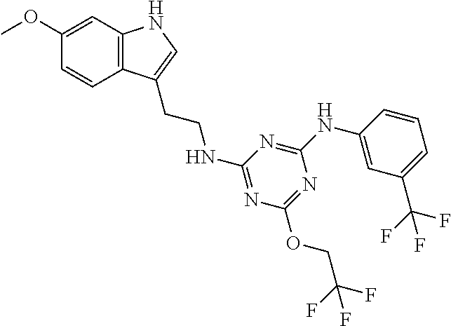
C12=C(C=C(OC)C=C1)NC=C2CCNC1=NC(OCC(F)(F)F)=NC(NC2=CC(C(F)(F)F)=CC=C2)=N1
